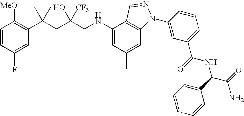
C1=CC(F)=CC(C(CC(CNC2=CC(C)=CC3=C2C=NN3C2=CC(C(=O)NC(C(=O)N)C3=CC=CC=C3)=CC=C2)([CF3])O)(C)C)=C1[MeO]
